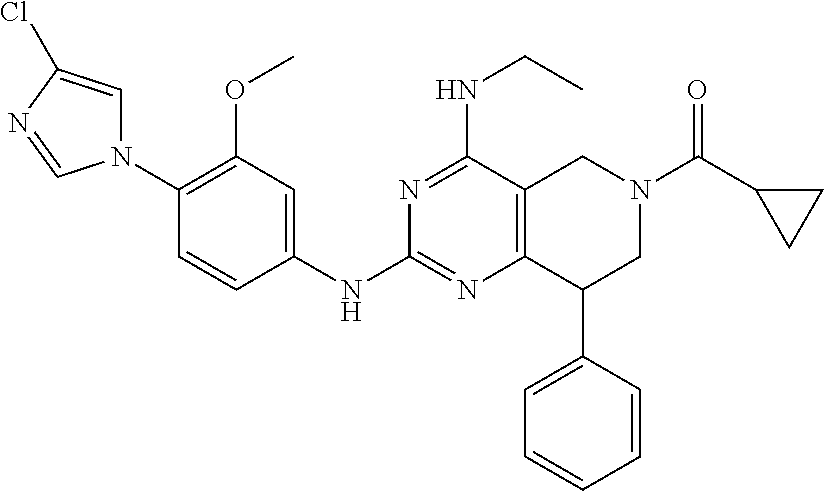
C1(OC)=C(N2C=C(Cl)N=C2)C=CC(NC2=NC3=C(C(NCC)=N2)CN(C(C2CC2)=O)CC3C2=CC=CC=C2)=C1
